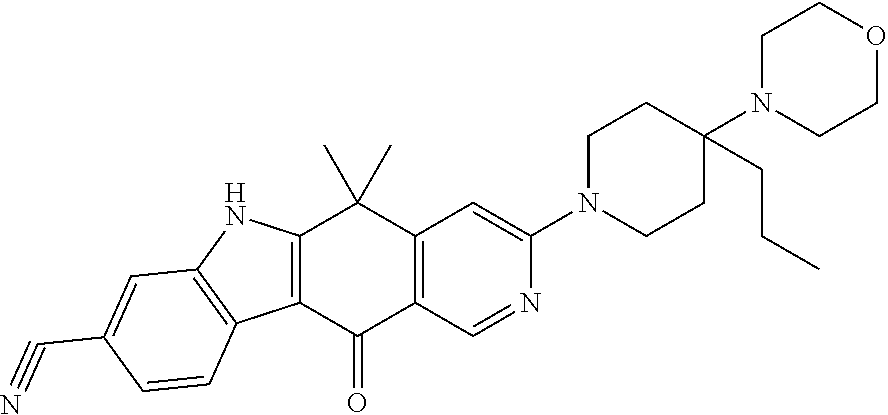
C12=C(C(=O)C3=C(C1(C)C)C=C(N1CCC(N4CCOCC4)(CCC)CC1)N=C3)C1=C(N2)C=C(C#N)C=C1
